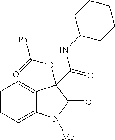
C1=CC=C2C(=C1)C(C(=O)NC1CCCCC1)(OC([Ph])=O)C(=O)N2[Me]
